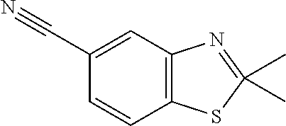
C1=CC2=C(C=C1C#N)N=C(C)(C)S2
